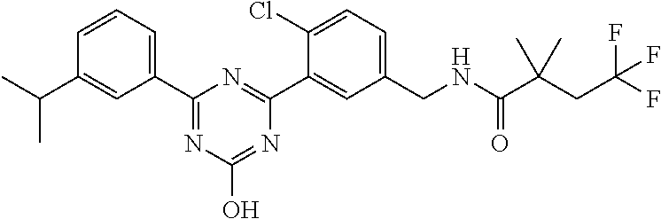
C1(CNC(C(CC(F)(F)F)(C)C)=O)=CC=C(Cl)C(C2=NC(C3=CC=CC(C(C)C)=C3)=NC(O)=N2)=C1
